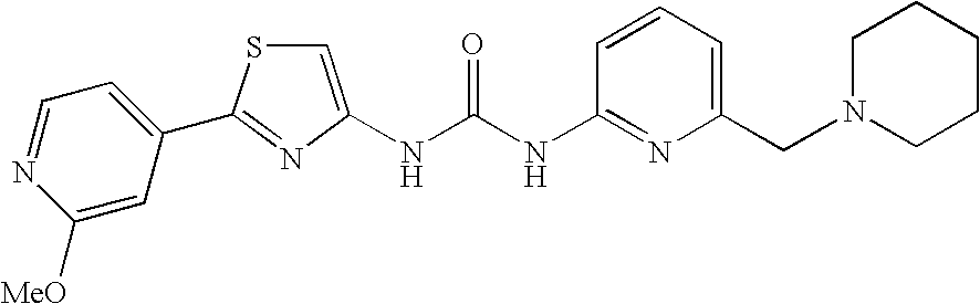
N(C(NC1=NC(CN2CCCCC2)=CC=C1)=O)C1=CSC(C2=CC=NC([MeO])=C2)=N1
